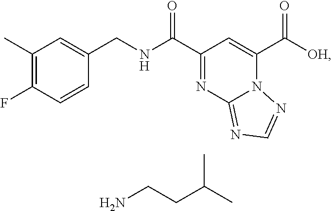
C1(C)=C(F)C=CC(CNC(C2=NC3=NC=NN3C(C([OH])=O)=C2)=O)=C1.NCCC(C)C
